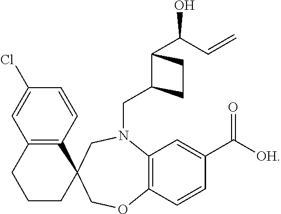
C1(Cl)=CC2=C(C=C1)C1(CCC2)COC2=C(N(CC3C(C(O)C=C)CC3)C1)C=C(C([OH])=O)C=C2
